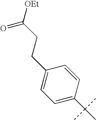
C1=C(C(C)(C)C)C=CC(CCC([OEt])=O)=C1
